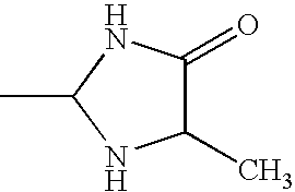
CC1NC(C)C(=O)N1
